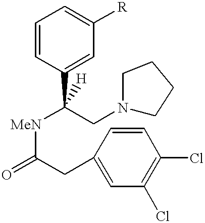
C1=CC(C([MeN]C(CC2=CC(Cl)=C(Cl)C=C2)=O)(CN2CCCC2)[H])=CC([R])=C1
